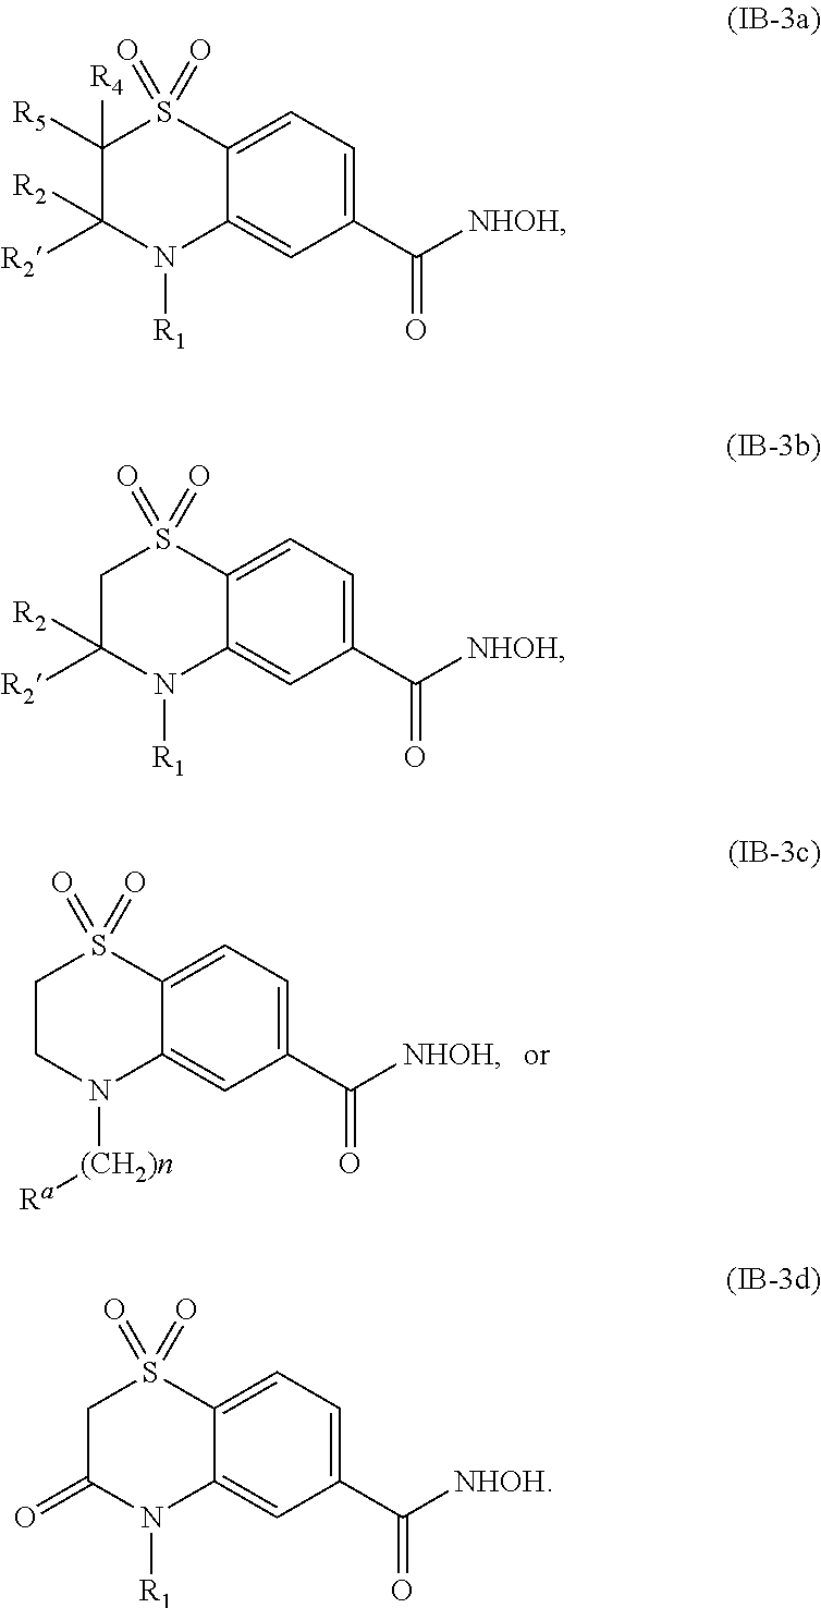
C1CN([(CH2)n][Ra])C2=CC(C([NHOH])=O)=CC=C2S1(=O)=O.C1([R4])([R5])C([R2])([R2])N([R1])C2=CC(C([NHOH])=O)=CC=C2S1(=O)=O.C1C([R2])([R2])N([R1])C2=CC(C([NHOH])=O)=CC=C2S1(=O)=O.C1C(=O)N([R1])C2=CC(C([NHOH])=O)=CC=C2S1(=O)=O
